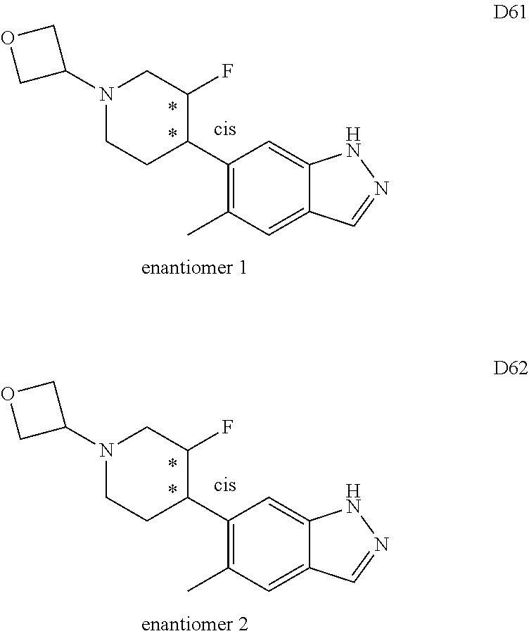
C1(C2C(F)CN(C3COC3)CC2)=C(C)C=C2C(=C1)NN=C2.C1(C2C(F)CN(C3COC3)CC2)=C(C)C=C2C(=C1)NN=C2
